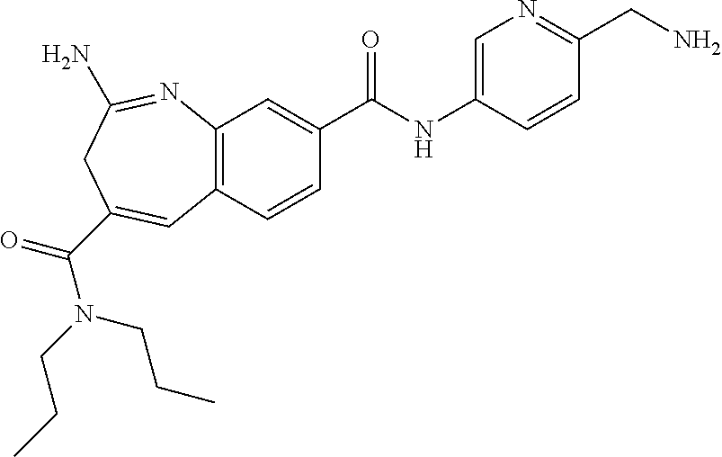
C12=C(C=CC(C(NC3=CN=C(CN)C=C3)=O)=C1)C=C(C(N(CCC)CCC)=O)CC(N)=N2
